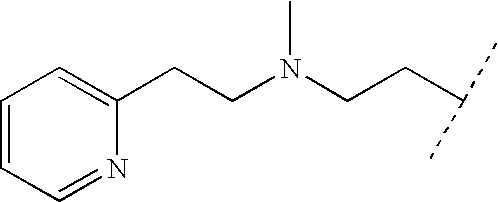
C1=CC=NC(CCN(CCC(C)C)C)=C1
